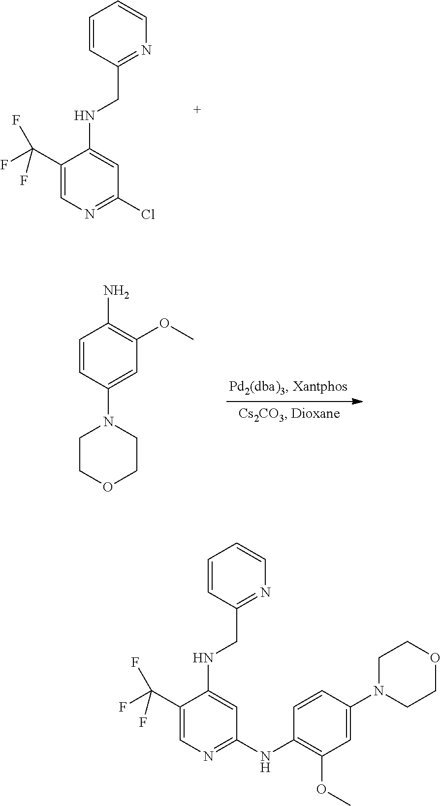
C1(C(F)(F)F)=CN=C(Cl)C=C1NCC1=NC=CC=C1.C1=CC(N2CCOCC2)=CC(OC)=C1N.C1(C(F)(F)F)=CN=C(NC2=C(OC)C=C(N3CCOCC3)C=C2)C=C1NCC1=NC=CC=C1
